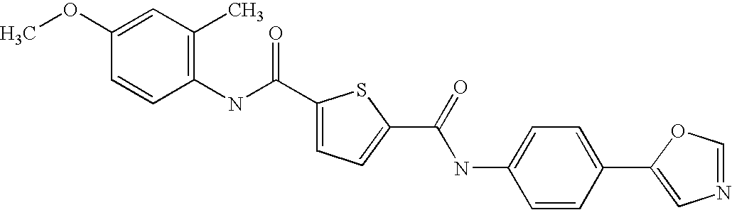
C1(C(NC2=C(C)C=C(OC)C=C2)=O)=CC=C(C(=O)NC2=CC=C(C3=CN=CO3)C=C2)S1
